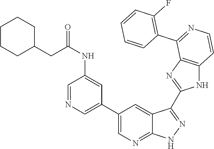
C1=NC=C(C2=CN=C3C(=C2)C(C2=NC4=C(N2)C=CN=C4C2=C(F)C=CC=C2)=N[N H]3)C=C1NC(=O)CC1CCCCC1
